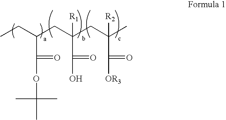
CCC(CC(CC(C)(C(=O)[OR3])[R2])(C(=O)O)[R1])C(=O)OC(C)(C)C
